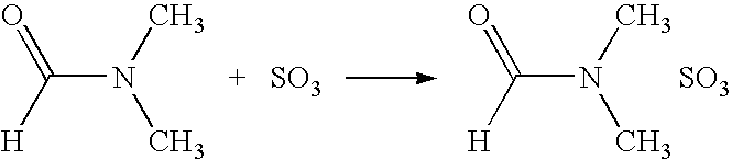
C(N(C)C)([H])=O.[SO3].C(N(C)C)([H])=O.[SO3]
